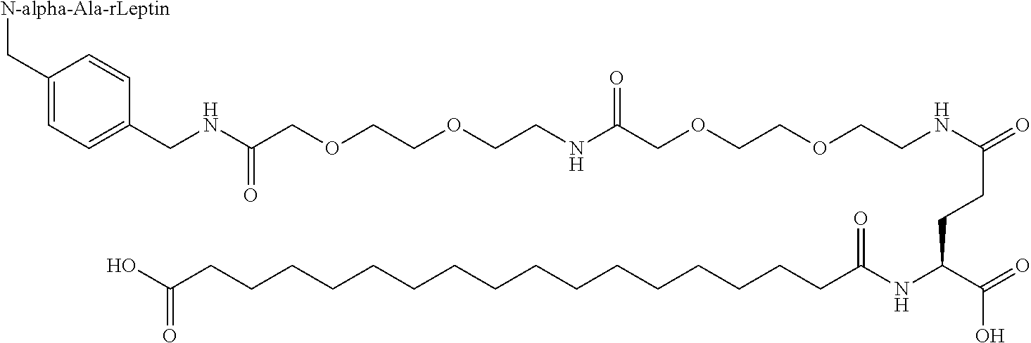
C1(C[N-alpha-Ala-rLeptin])=CC=C(CNC(COCCOCCNC(COCCOCCNC(=O)CCC(NC(CCCCCCCCCCCCCCCCC(O)=O)=O)C(=O)O)=O)=O)C=C1
